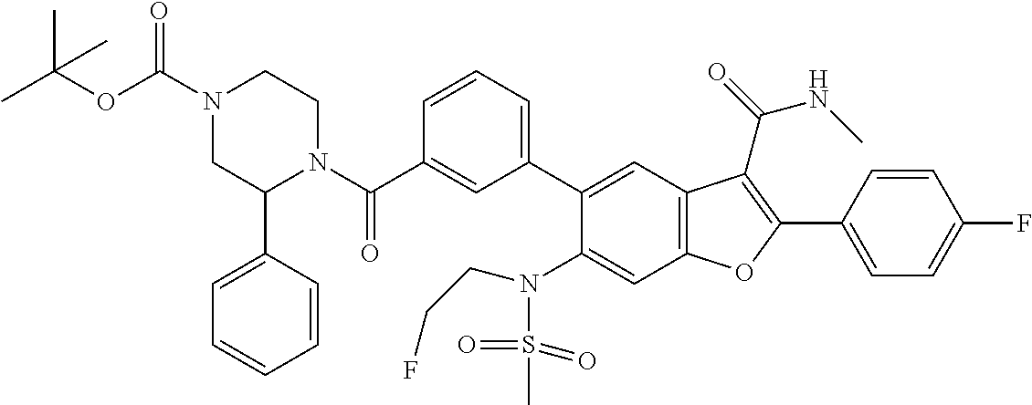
C1=CC(C2=C(C(=O)NC)C3=C(C=C(N(S(=O)(=O)C)CCF)C(C4=CC=CC(C(N5CCN(C(OC(C)(C)C)=O)CC5C5=CC=CC=C5)=O)=C4)=C3)O2)=CC=C1F
